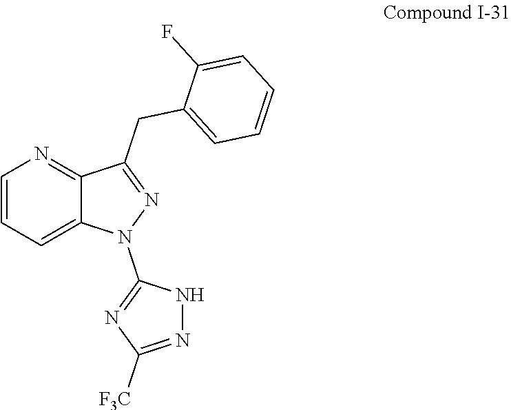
C1=CC=C2C(=N1)C(CC1=CC=CC=C1F)=NN2C1=NC([F3C])=NN1
